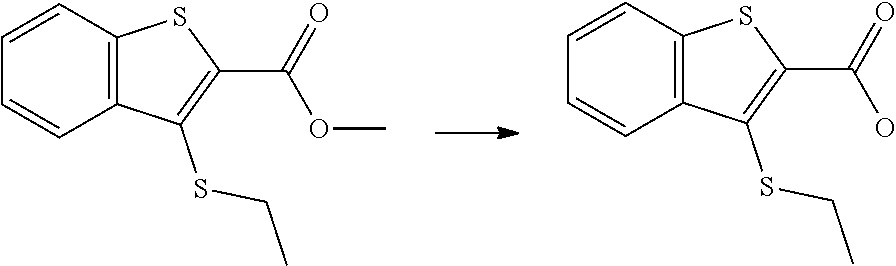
C1=CC2=C(C=C1)C(SCC)=C(C(OC)=O)S2.C1=CC2=C(C=C1)C(SCC)=C(C(O)=O)S2
